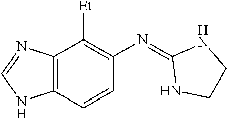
C12=C(C=CC(N=C3NCCN3)=C1[Et])NC=N2
